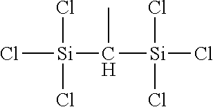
Cl[Si](Cl)(Cl)C([Si](Cl)(Cl)Cl)C
